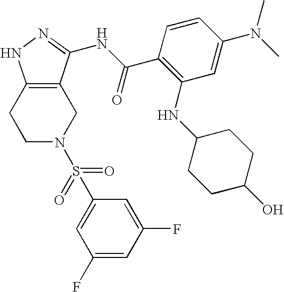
C1C2=C(CCN1S(C1=CC(F)=CC(F)=C1)(=O)=O)NN=C2NC(C1=C(NC2CCC(O)CC2)C=C(N(C)C)C=C1)=O
